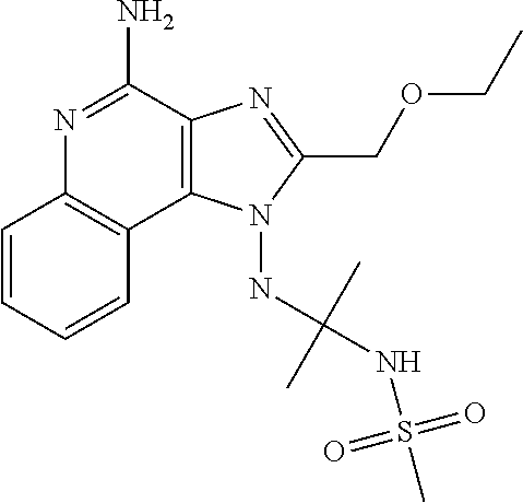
N1=C(N)C2=C(C3=C1C=CC=C3)N(NC(NS(C)(=O)=O)(C)C)C(COCC)=N2
